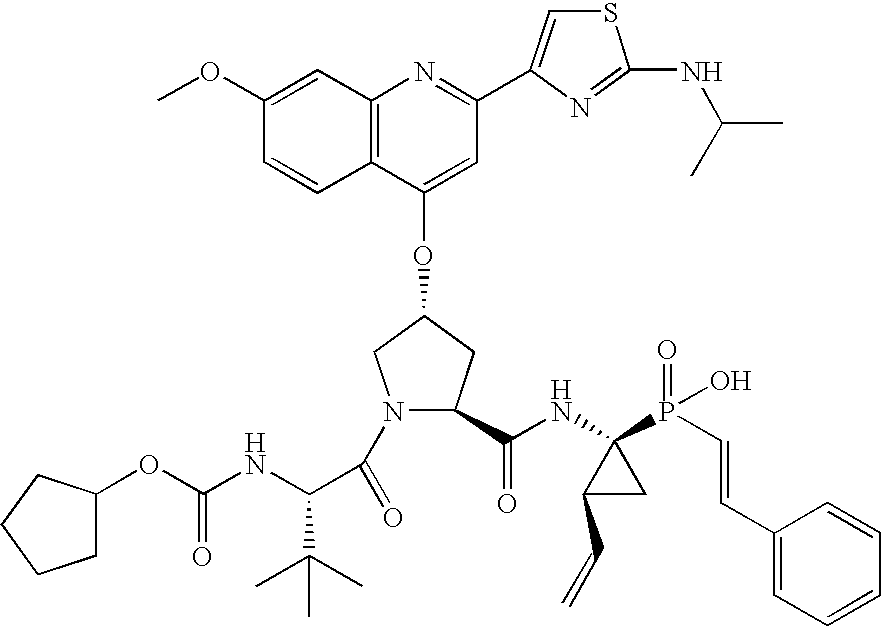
COC1=CC2=C(C=C1)C(OC1CC(C(NC3(P(=O)(O)C=CC4=CC=CC=C4)C(C=C)C3)=O)N(C(=O)C(NC(OC3CCCC3)=O)C(C)(C)C)C1)=CC(C1=CSC(NC(C)C)=N1)=N2
